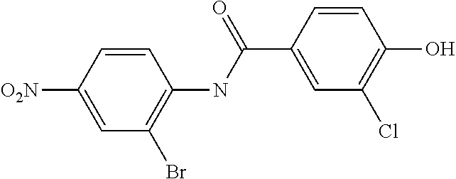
C1=C([O2N])C=CC(NC(C2=CC(Cl)=C(O)C=C2)=O)=C1Br
